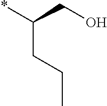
*C(CO)CCC
